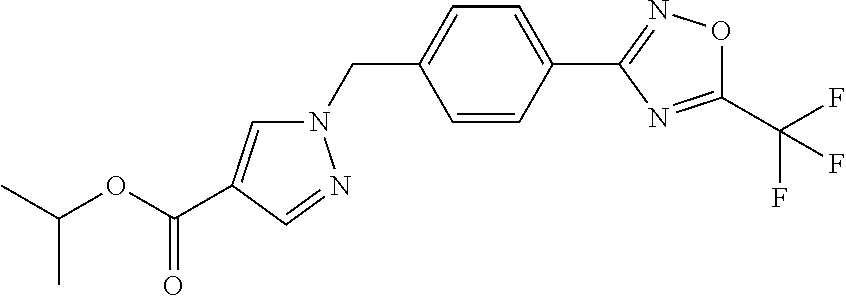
C1=CC(C2=NOC(C(F)(F)F)=N2)=CC=C1CN1C=C(C(OC(C)C)=O)C=N1
